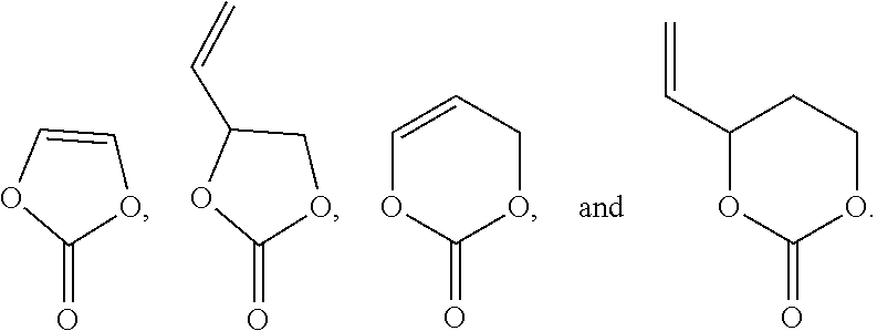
O=C1OC=CO1.O=C1OCC(C=C)O1.O=C1OC=CCO1.O=C1OC(C=C)CCO1
